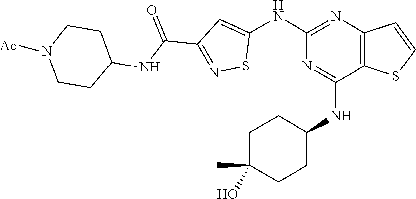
C1(NC2=CC(C(=O)NC3CCN([Ac])CC3)=NS2)=NC2=C(C(NC3CCC(O)(C)CC3)=N1)SC=C2
